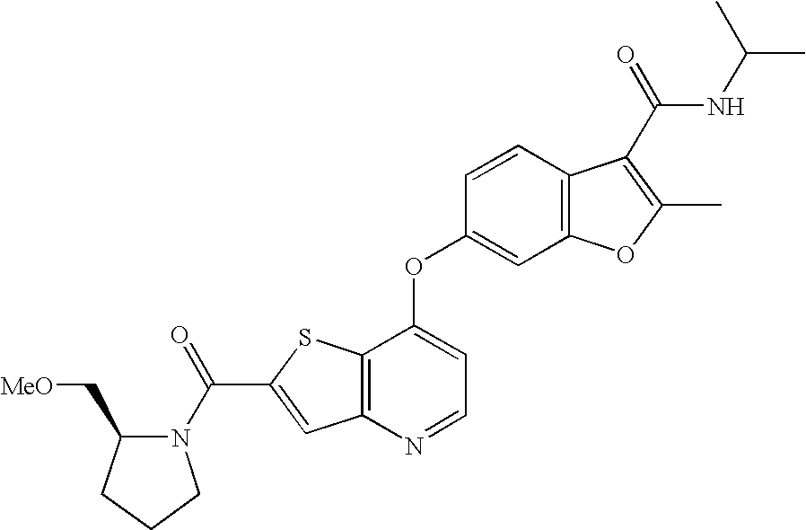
C12=C(C=CC(OC3=CC=NC4=C3SC(C(N3C(C[MeO])CCC3)=O)=C4)=C1)C(C(NC(C)C)=O)=C(C)O2
